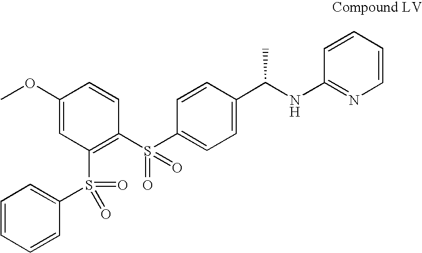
C1(OC)=CC(S(C2=CC=CC=C2)(=O)=O)=C(S(C2=CC=C(C(NC3=NC=CC=C3)C)C=C2)(=O)=O)C=C1
